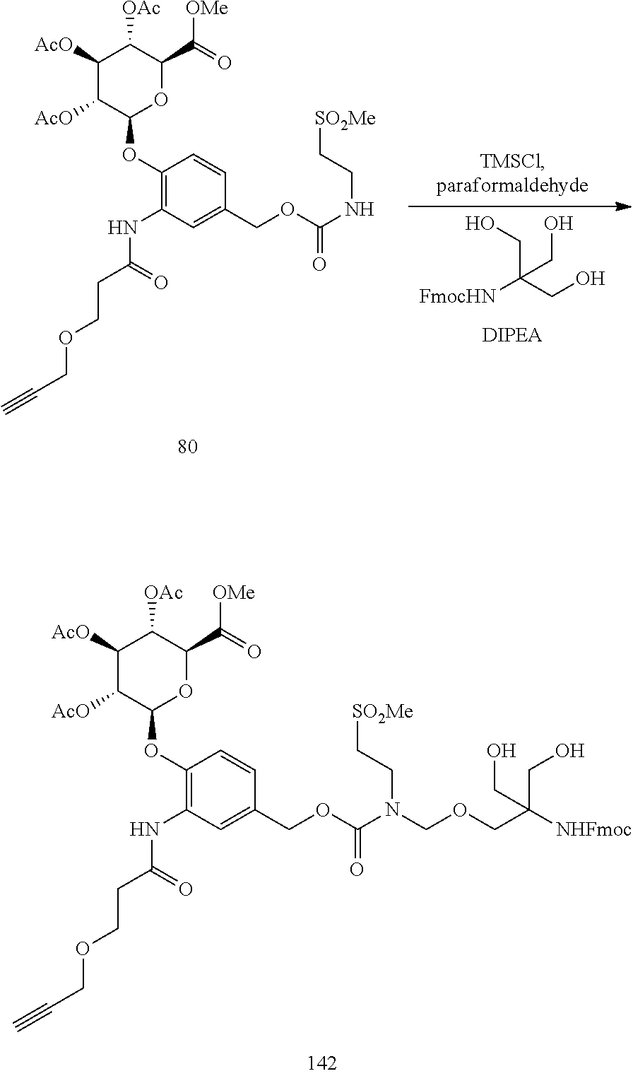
C1([AcO])C([AcO])C(OC2=C(NC(CCOCC#C)=O)C=C(COC(N(CC[SO2Me])COCC(CO)([NHFmoc])CO)=O)C=C2)OC(C(=O)[OMe])C1[OAc].[FmocHN]C(CO)(CO)CO.C1([AcO])C([AcO])C(OC2=C(NC(CCOCC#C)=O)C=C(COC(NCC[SO2Me])=O)C=C2)OC(C(=O)[OMe])C1[OAc]
